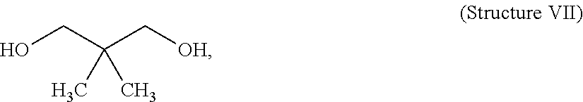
OCC(C[OH])(C)C
